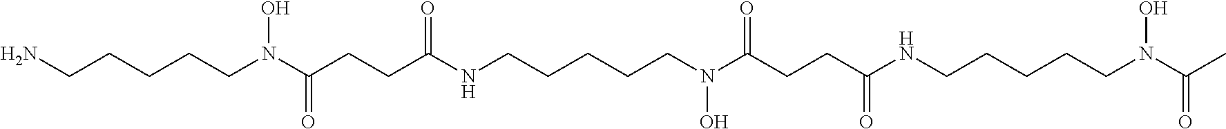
NCCCCCN(C(CCC(NCCCCCN(O)C(CCC(NCCCCCN(C(C)=O)O)=O)=O)=O)=O)O
